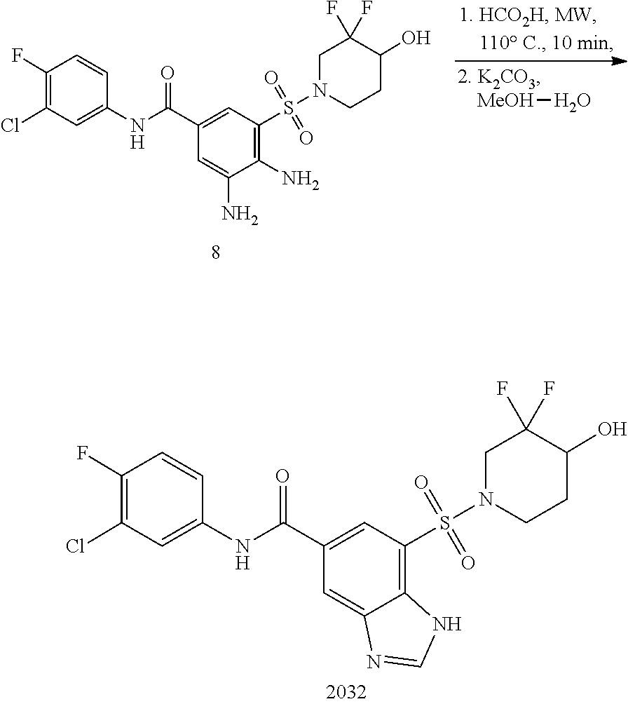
C1(C(NC2=CC(Cl)=C(F)C=C2)=O)=CC(S(N2CCC(O)C(F)(F)C2)(=O)=O)=C2C(=C1)N=CN2.C1(C(NC2=CC(Cl)=C(F)C=C2)=O)=CC(S(N2CCC(O)C(F)(F)C2)(=O)=O)=C(N)C(N)=C1.[MeOH]O
